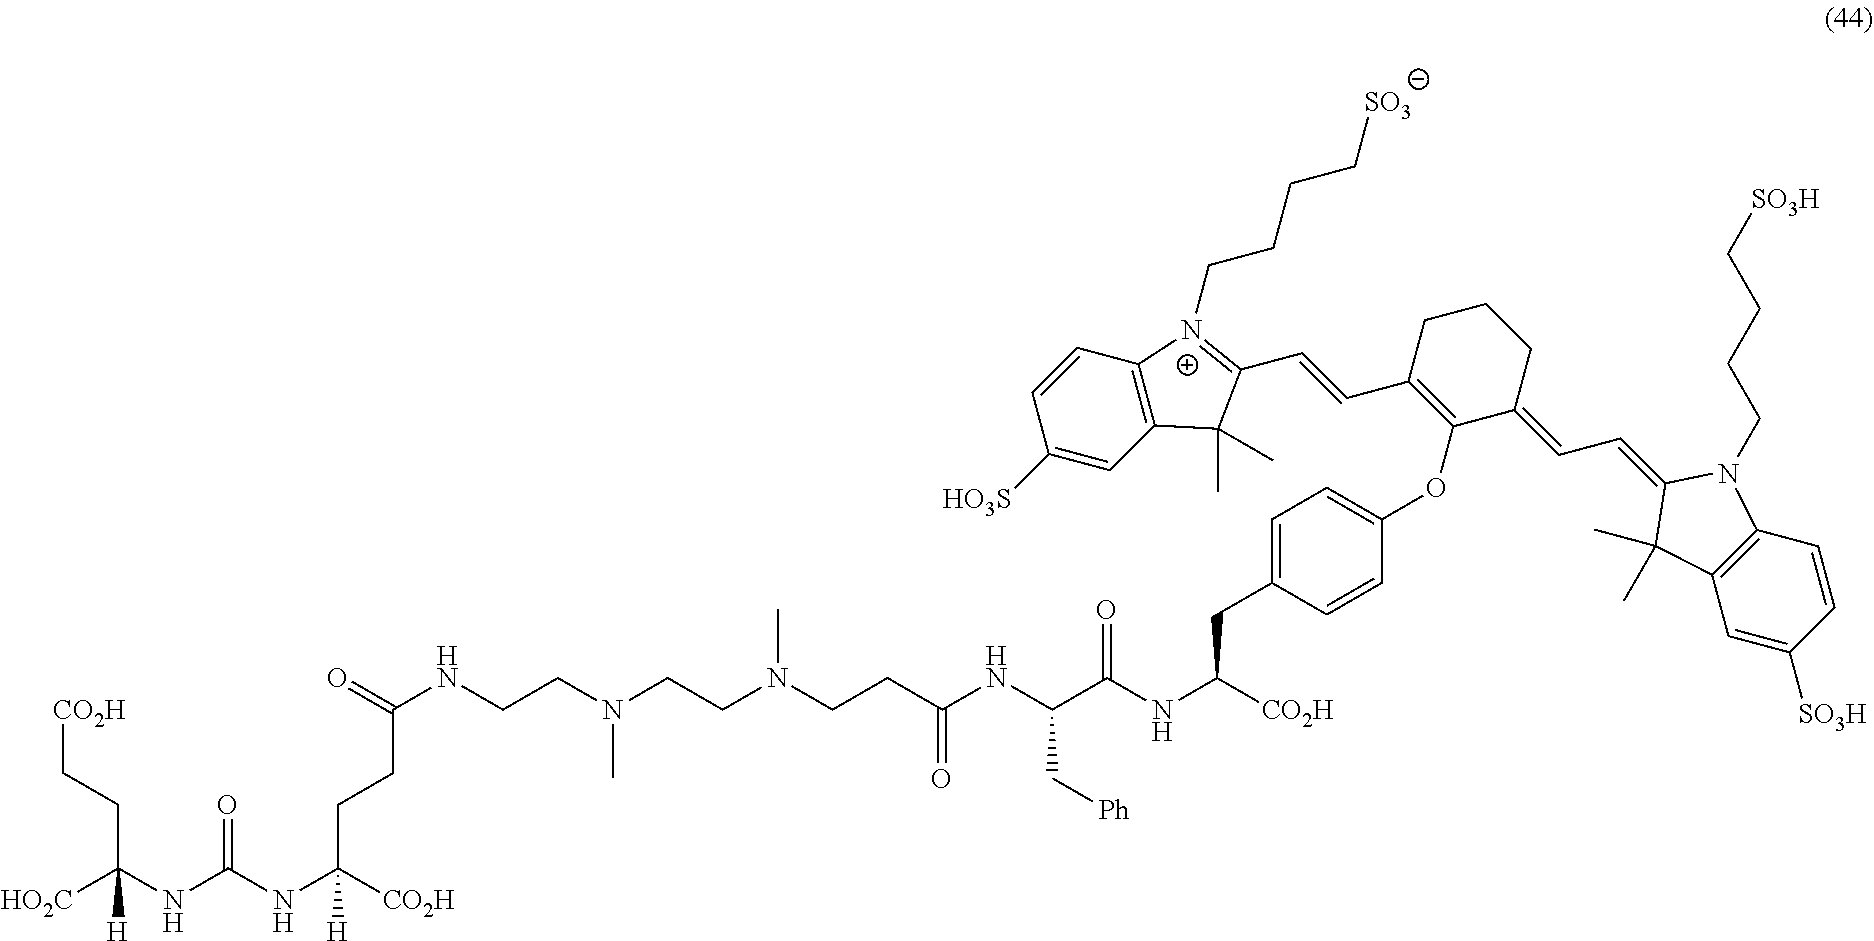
[HO2C]C(NC(NC([CO2H])(CCC(NCCN(CCN(CCC(NC(C(NC([CO2H])CC1=CC=C(OC2=C(C=CC3=[N+](CCCC[SO3])C4=C(C=C([HO3S])C=C4)C3(C)C)CCCC2=CC=C2N(CCCC[SO3H])C3=C(C=C([SO3H])C=C3)C2(C)C)C=C1)=O)C[Ph])=O)C)C)=O)[H])=O)(CC[CO2H])[H]
